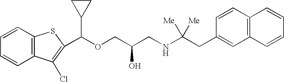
C(OCC(CNC(CC1=CC2=C(C=C1)C=CC=C2)([Me])[Me])O)(C1CC1)C1=C(Cl)C2=C(C=CC=C2)S1
